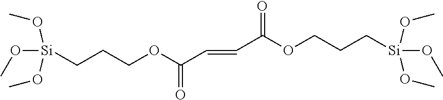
[Si](CCCOC(C=CC(OCCC[Si](OC)(OC)OC)=O)=O)(OC)(OC)OC
